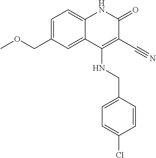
C1=C(COC)C=C2C(=C1)NC(=O)C(C#N)=C2NCC1=CC=C(Cl)C=C1
